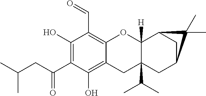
C1(O)=C(C(=O)CC(C)C)C(O)=C2C(=C1C=O)OC1([H])C(C(C)C)(C2)CC2CC1C2(C)C
